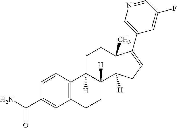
C1=CC(C(N)=O)=CC2=C1C1([H])C([H])(CC2)C2([H])C(C)(CC1)C(C1=CN=CC(F)=C1)=CC2
